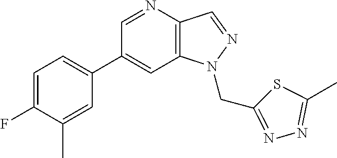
C1(C2=CC=C(F)C(C)=C2)=CC2=C(C=NN2CC2=NN=C(C)S2)N=C1
